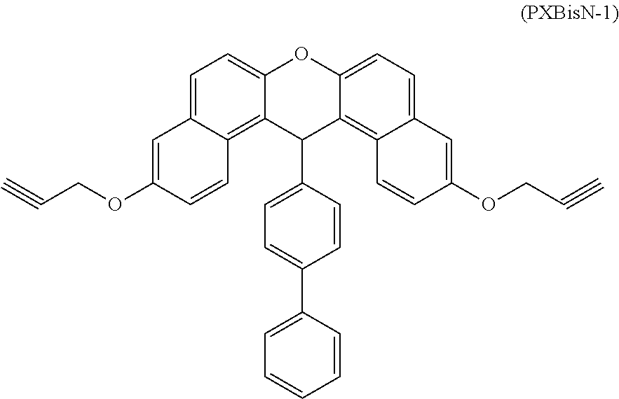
C1=C2C(=C3C(=C1)OC1=CC=C4C(=C1C3C1=CC=C(C3=CC=CC=C3)C=C1)C=CC(OCC#C)=C4)C=CC(OCC#C)=C2
